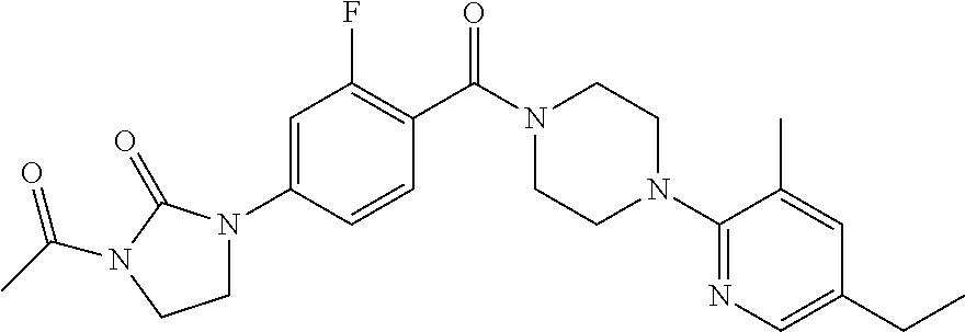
C1N(C2=CC(F)=C(C(N3CCN(C4=NC=C(CC)C=C4C)CC3)=O)C=C2)C(=O)N(C(C)=O)C1
